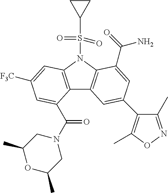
C12=C(N(S(=O)(C3CC3)=O)C3=C1C=C(C1=C(C)ON=C1C)C=C3C(=O)N)C=C([F3C])C=C2C(N1CC(C)OC(C)C1)=O
